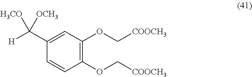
C1(C([H])([H3CO])[OCH3])=CC(OC[COOCH3])=C(OC[COOCH3])C=C1
